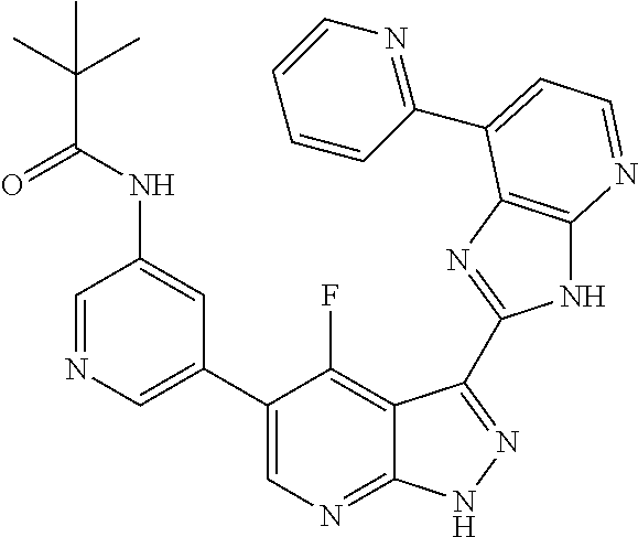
C1=NC=C(C2=CN=C3C(=C2F)C(C2=NC4=C(N2)N=CC=C4C2=NC=CC=C2)=NN3)C=C1NC(C(C)(C)C)=O
